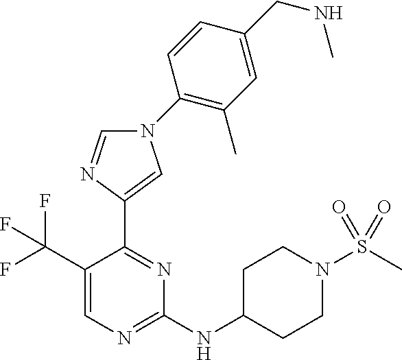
C1(NC2CCN(S(C)(=O)=O)CC2)=NC=C(C(F)(F)F)C(C2=CN(C3=C(C)C=C(CNC)C=C3)C=N2)=N1
